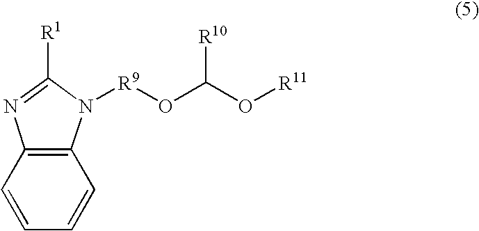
C12=C(C=CC=C1)N=C([R1])N2[R9]OC(O[R11])[R10]
